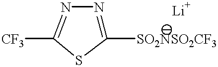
[SO2NSO2CF3]C1=NN=C([CF3])S1.[Li]
